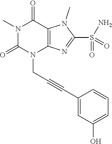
N1(C)C(=O)N(CC#CC2=CC(O)=CC=C2)C2=C(C1=O)N(C)C(S(N)(=O)=O)=N2
